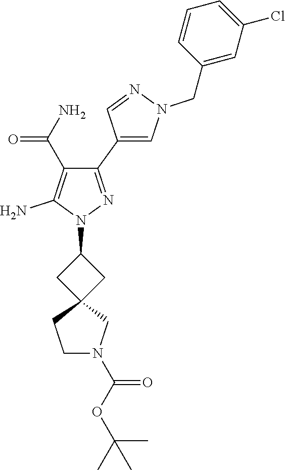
C1(C2=CN(CC3=CC(Cl)=CC=C3)N=C2)=NN(C2CC3(C2)CCN(C(OC(C)(C)C)=O)C3)C(N)=C1C(N)=O
